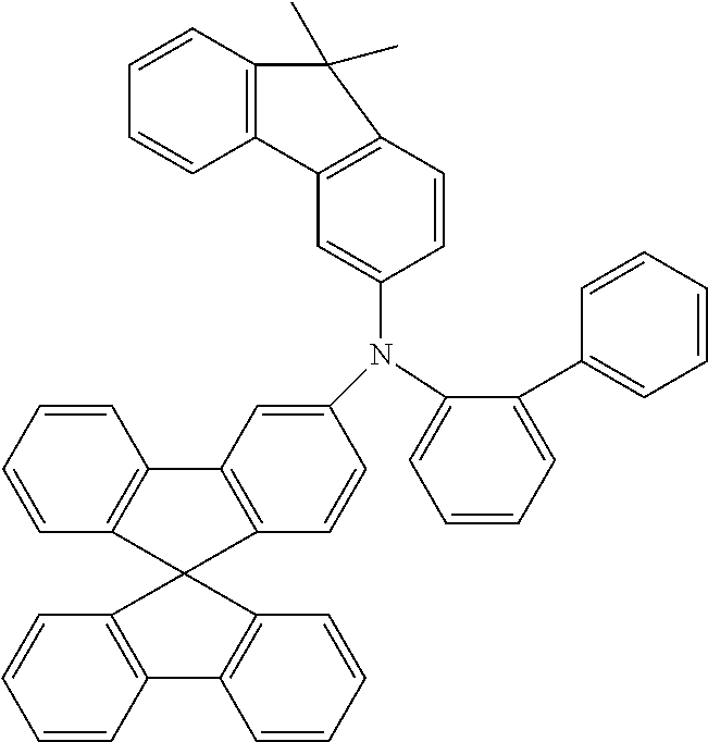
C1=CC=C(N(C2=CC3=C(C=C2)C2(C4=C3C=CC=C4)C3=C(C=CC=C3)C3=C2C=CC=C3)C2=CC3=C(C=C2)C(C)(C)C2=C3C=CC=C2)C(C2=CC=CC=C2)=C1
